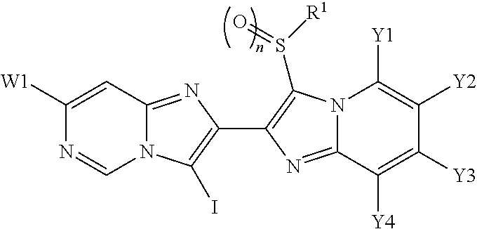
C1([W1])=CC2=NC(C3=C(S([R1])=O)N4C(=N3)C([Y4])=C([Y3])C([Y2])=C4[Y1])=C(I)N2C=N1
